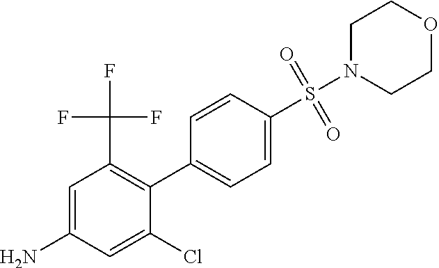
C1(N)=CC(C(F)(F)F)=C(C2=CC=C(S(N3CCOCC3)(=O)=O)C=C2)C(Cl)=C1
